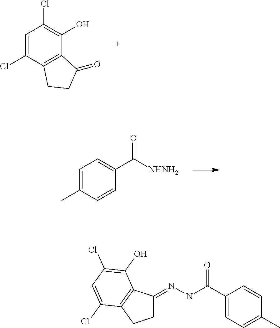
C1=C(Cl)C2=C(C(O)=C1Cl)C(=O)CC2.C1=C(C)C=CC(C([NHNH2])=O)=C1.C1C(=NNC(C2=CC=C(C)C=C2)=O)C2=C(C1)C(Cl)=CC(Cl)=C2O
